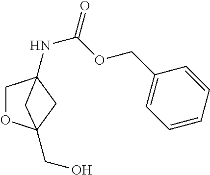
C1OC2(CO)CC1(NC(=O)OCC1=CC=CC=C1)C2
